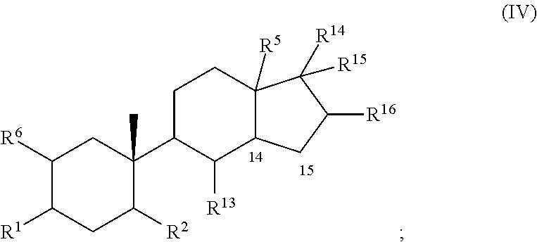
C1([R6])C([R1])CC([R2])C(C2C([R13])C3C([R5])(CC2)C([R15])([R14])C([R16])C3)(C)C1
